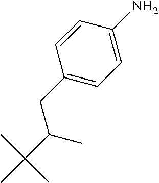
C1(CC(C(C)(C)C)C)=CC=C(N)C=C1
